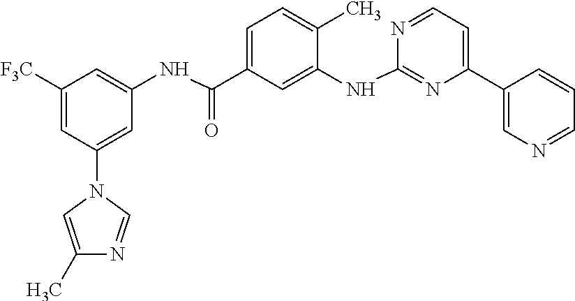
C1([F3C])=CC(N2C=NC(C)=C2)=CC(NC(C2=CC=C(C)C(NC3=NC(C4=CN=CC=C4)=CC=N3)=C2)=O)=C1
